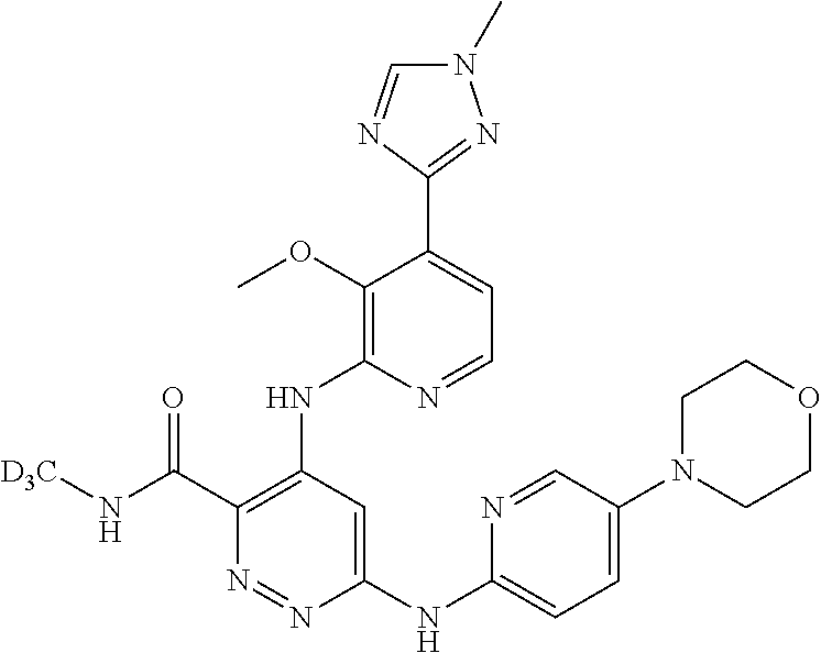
C1(NC2=CC=C(N3CCOCC3)C=N2)=CC(NC2=C(OC)C(C3=NN(C)C=N3)=CC=N2)=C(C(N[D3C])=O)N=N1
